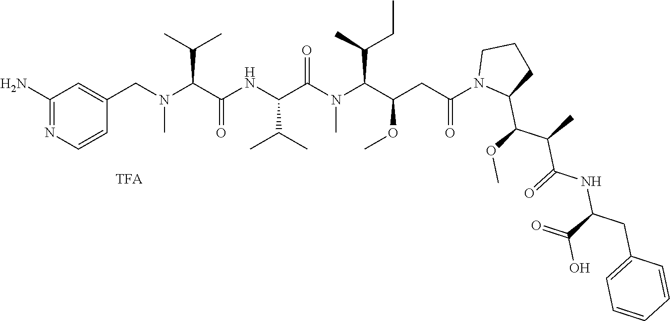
NC1=NC=CC(CN(C(C(NC(C(N(C(C(CC(=O)N2C(C(OC)C(C)C(=O)NC(CC3=CC=CC=C3)C(O)=O)CCC2)OC)C(C)CC)C)=O)C(C)C)=O)C(C)C)C)=C1
